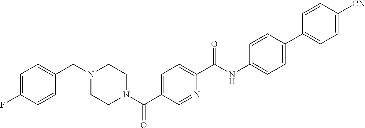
C1(F)=CC=C(CN2CCN(C(C3=CC=C(C(NC4=CC=C(C5=CC=C([CN])C=C5)C=C4)=O)N=C3)=O)CC2)C=C1
